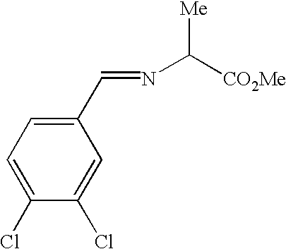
C1(Cl)=CC=C(C=NC([CO2Me])[Me])C=C1Cl
